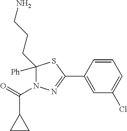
C1([Ph])(CCCN)N(C(=O)C2CC2)N=C(C2=CC(Cl)=CC=C2)S1
